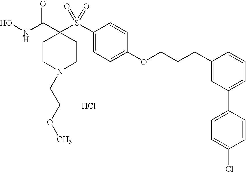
Cl.ONC(C1(S(C2=CC=C(OCCCC3=CC(C4=CC=C(Cl)C=C4)=CC=C3)C=C2)(=O)=O)CCN(CCOC)CC1)=O
